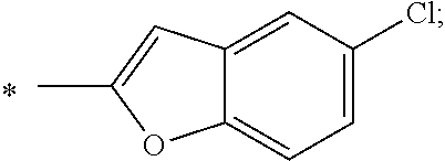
C1=C(Cl)C=C2C(=C1)OC(C)=C2
